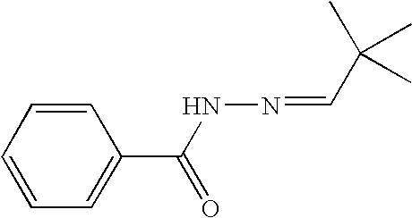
C1=CC=CC=C1C(NN=CC(C)(C)C)=O
